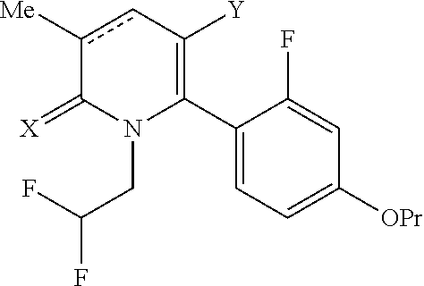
C1(C2=C([Y])cc([Me])C(=[X])N2CC(F)F)=CC=C([OPr])C=C1F
